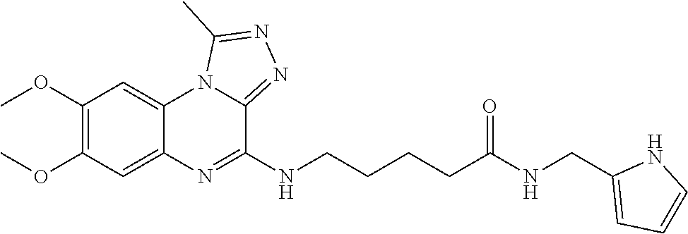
C1(OC)=C(OC)C=C2C(=C1)N1C(=NN=C1C)C(NCCCCC(NCC1=CC=CN1)=O)=N2
